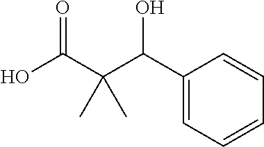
O=C(O)C(C)(C)C(O)C1=CC=CC=C1
